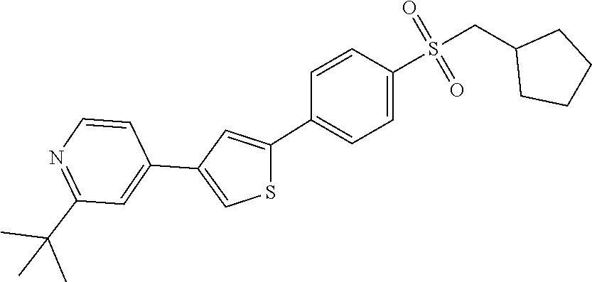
S(=O)(CC1CCCC1)(=O)C1=CC=C(C2=CC(C3=CC(C(C)(C)C)=NC=C3)=CS2)C=C1
